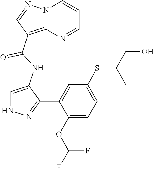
C1(C(NC2=CNN=C2C2=CC(SC(CO)C)=CC=C2OC(F)F)=O)=C2N(N=C1)C=CC=N2
